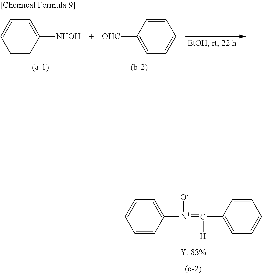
C1=CC([NHOH])=CC=C1.[OHC]C1=CC=CC=C1.C1=CC([N+]([O-])=C([H])C2=CC=CC=C2)=CC=C1
